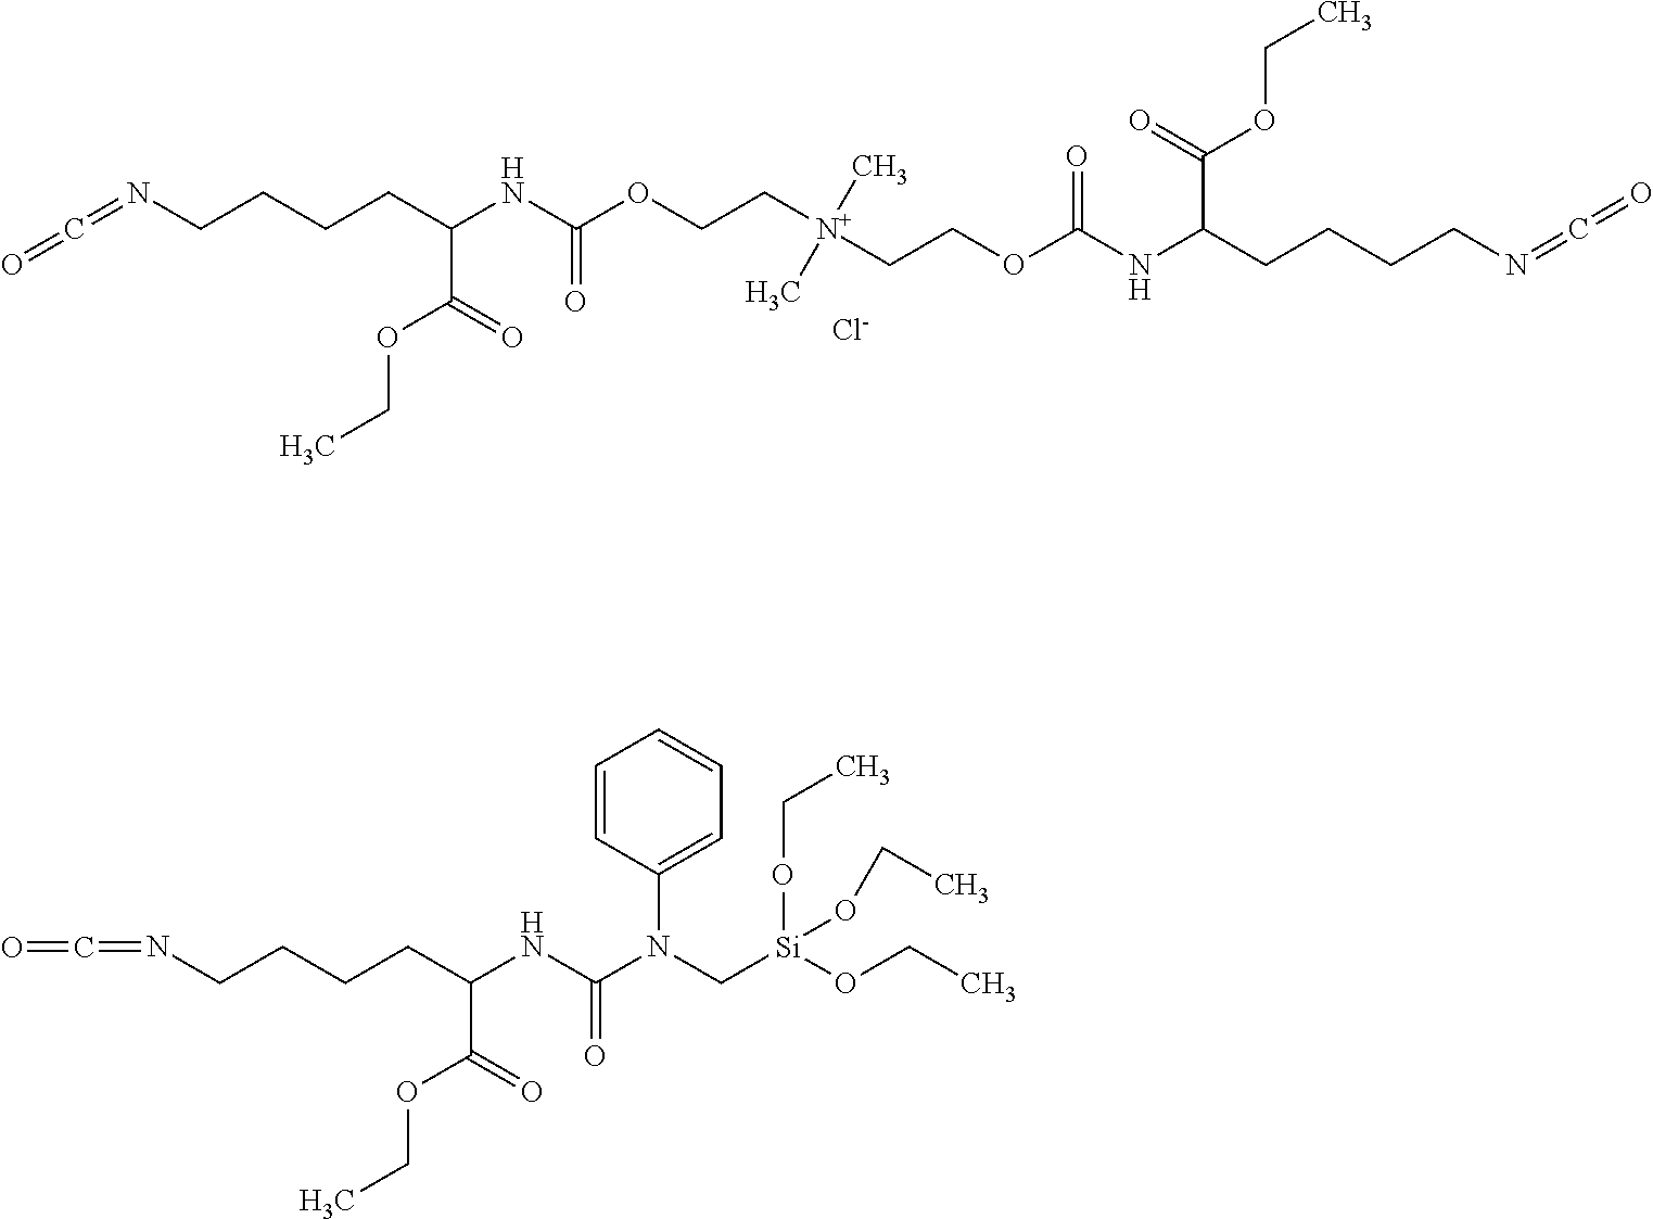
C(=NCCCCC(NC(OCC[N+](CCOC(NC(CCCCN=C=O)C(=O)OCC)=O)(C)C)=O)C(=O)OCC)=O.[Cl-].C1=CC(N(C[Si](OCC)(OCC)OCC)C(NC(CCCCN=C=O)C(=O)OCC)=O)=CC=C1
